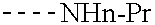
C[NHn-Pr]
